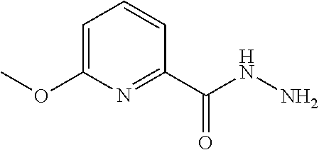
C1=C(OC)N=C(C(NN)=O)C=C1
